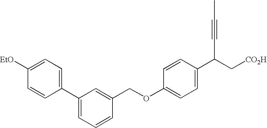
C1([EtO])=CC=C(C2=CC=CC(COC3=CC=C(C(C#CC)C[CO2H])C=C3)=C2)C=C1
